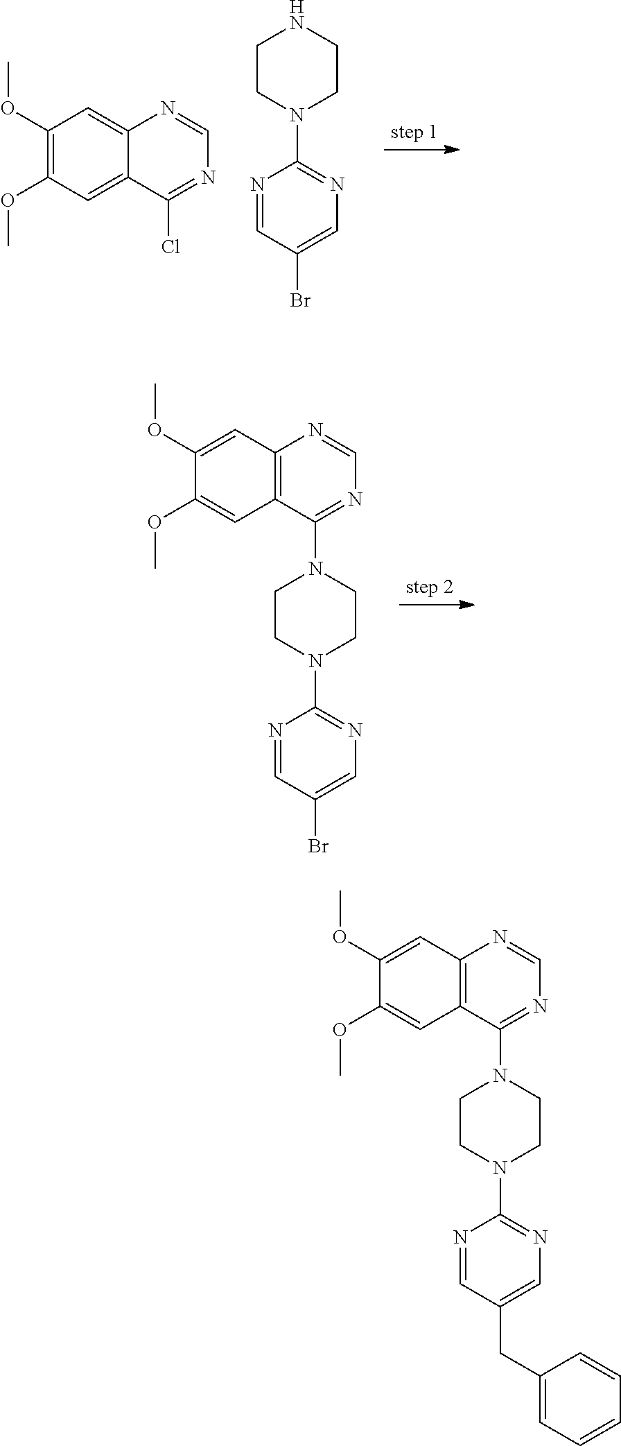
C1(OC)=C(OC)C=C2C(=C1)N=CN=C2Cl.N1=CC(Br)=CN=C1N1CCNCC1.C1(OC)=CC2=C(C=C1OC)C(N1CCN(C3=NC=C(Br)C=N3)CC1)=NC=N2.C1(OC)=CC2=C(C=C1OC)C(N1CCN(C3=NC=C(CC4=CC=CC=C4)C=N3)CC1)=NC=N2
